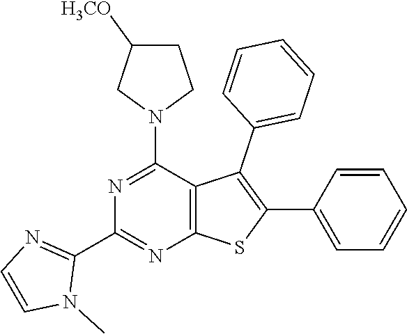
C1(C2=NC3=C(C(N4CCC([H3CO])C4)=N2)C(C2=CC=CC=C2)=C(C2=CC=CC=C2)S3)=NC=CN1C
